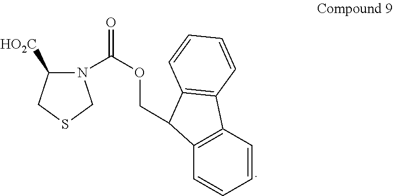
N1(C(OCC2C3=C(C=CC=C3)C3=C2C=CC=C3)=O)C([HO2C])CSC1
